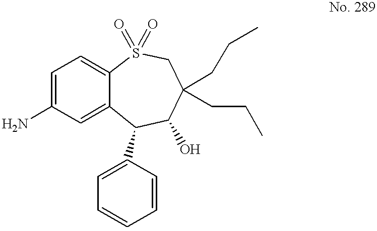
C1=C(N)C=C2C(=C1)S(=O)(=O)CC(CCC)(CCC)C(O)C2C1=CC=CC=C1
